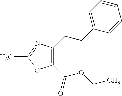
C1(C(OCC)=O)=C(CCC2=CC=CC=C2)N=C(C)O1
